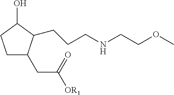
C1CC(O)C(CCCNCCOC)C1CC([OR1])=O
